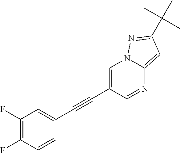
C1(F)=C(F)C=CC(C#CC2=CN3C(=CC(C(C)(C)C)=N3)N=C2)=C1
